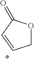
C1OC(=O)C=C1
